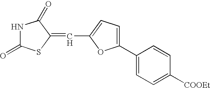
N1C(=O)SC(=CC2=CC=C(C3=CC=C([COOEt])C=C3)O2)C1=O
